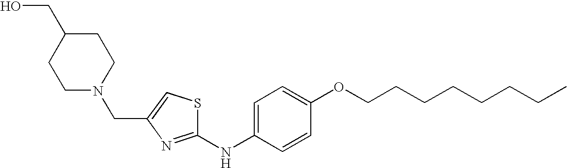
C1=C(NC2=NC(CN3CCC(CO)CC3)=CS2)C=CC(OCCCCCCCC)=C1
